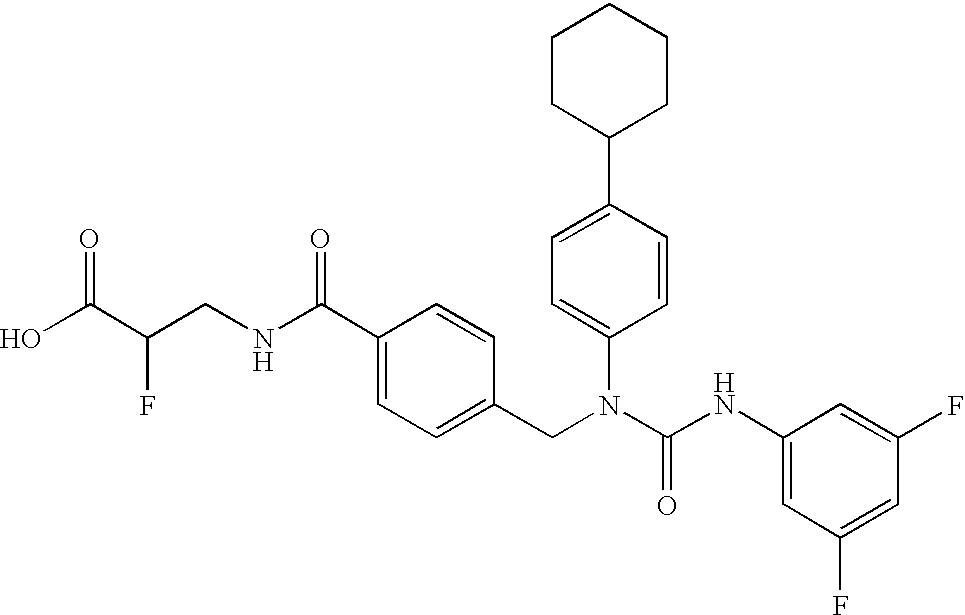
OC(C(CNC(C1=CC=C(CN(C(NC2=CC(F)=CC(F)=C2)=O)C2=CC=C(C3CCCCC3)C=C2)C=C1)=O)F)=O
